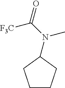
C1CCC(N(C)C([F3C])=O)C1
